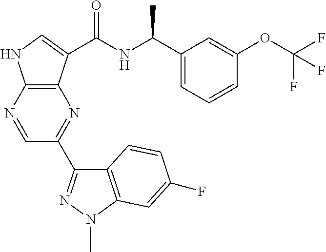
C12=C(N=CC(C3=NN(C)C4=C3C=CC(F)=C4)=N1)NC=C2C(NC(C1=CC=CC(OC(F)(F)F)=C1)C)=O
